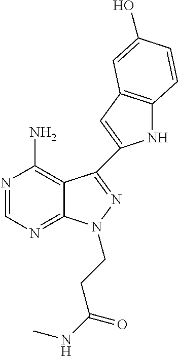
N1=CN=C2C(=C1N)C(C1=CC3=C(N1)C=CC(O)=C3)=NN2CCC(NC)=O
